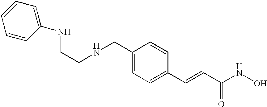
C(C1=CC=C(C=CC(NO)=O)C=C1)NCCNC1=CC=CC=C1
